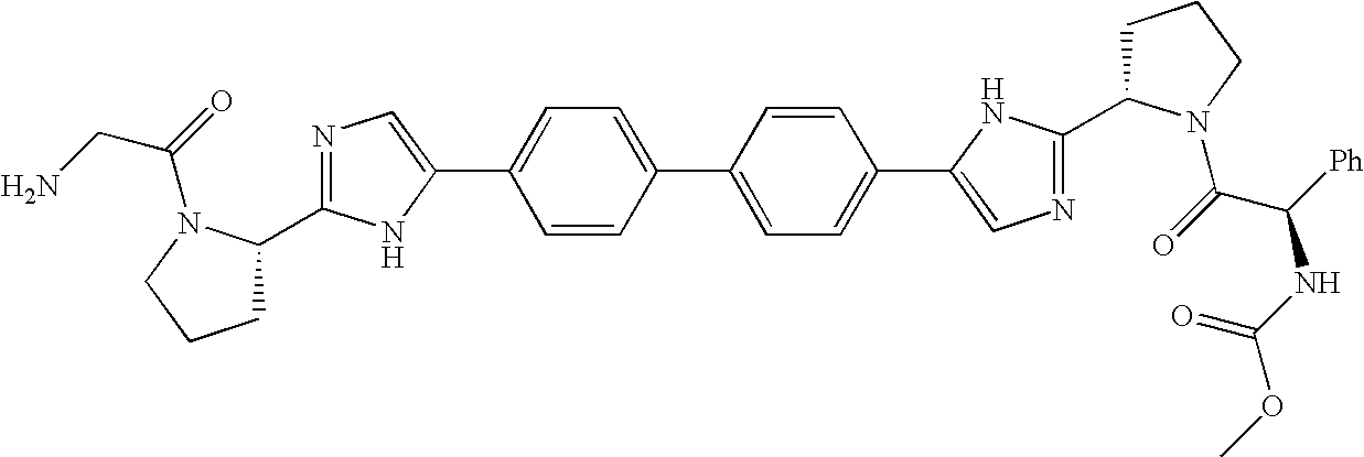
C1=CC(C2=CC=C(C3=CN=C(C4CCCN4C(=O)C([Ph])NC(OC)=O)N3)C=C2)=CC=C1C1=CN=C(C2CCCN2C(CN)=O)N1
